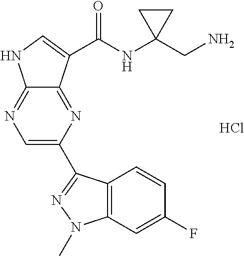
C1=C(C2=NN(C)C3=C2C=CC(F)=C3)N=C2C(=N1)NC=C2C(NC1(CN)CC1)=O.Cl
